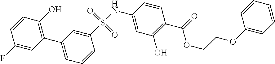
S(NC1=CC(O)=C(C(=O)OCCOC2=CC=CC=C2)C=C1)(=O)(=O)C1=CC(C2=C(O)C=CC(F)=C2)=CC=C1
